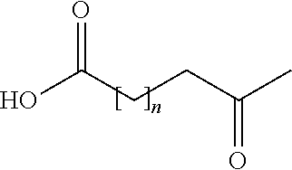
C(CC(O)=O)C(C)=O
